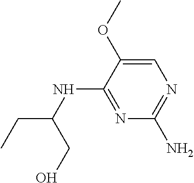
C1(OC)=CN=C(N)N=C1NC(CC)CO
